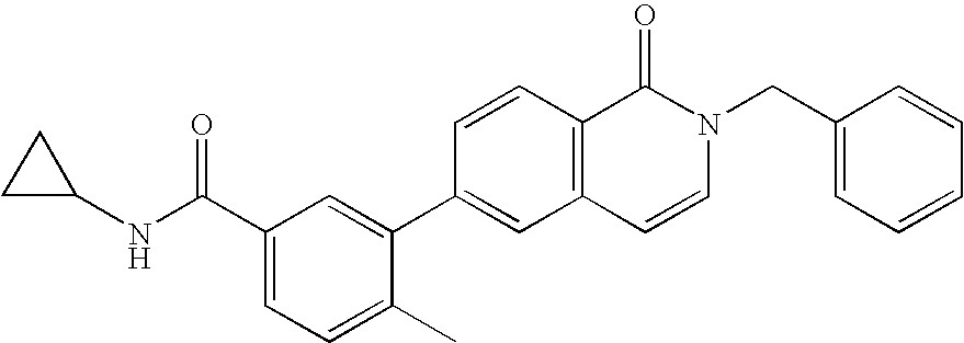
C1(C(NC2CC2)=O)=CC=C(C)C(C2=CC3=C(C=C2)C(=O)N(CC2=CC=CC=C2)C=C3)=C1
